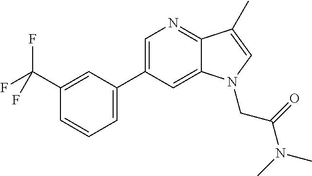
C1=C(C2=CC=CC(C(F)(F)F)=C2)C=C2C(=N1)C(C)=CN2CC(N(C)C)=O
